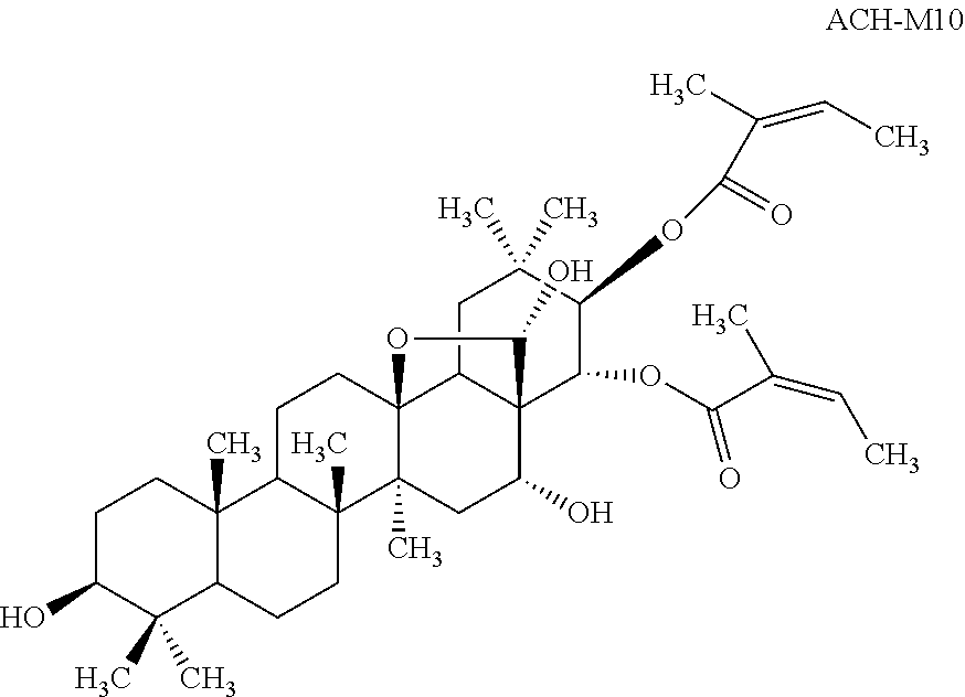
C1C(O)C(C)(C)C2C(C)(C1)C1C(C)(CC2)C2(C)C3(CC1)C1C(C(O)C2)(C(OC(C(=CC)C)=O)C(OC(=O)C(C)=CC)C(C)(C)C1)C(O)O3
